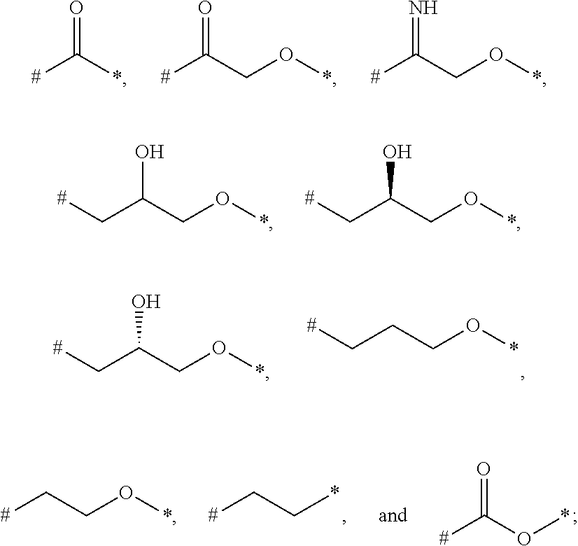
C([#])(*)=O.C([#])(CO*)=O.C([#])(CO*)=N.C(C[#])(CO*)O.C(C[#])(CO*)O.C(C[#])(CO*)O.C(C[#])CO*.C([#])(O*)=O.C([#])C*.C([#])CO*
